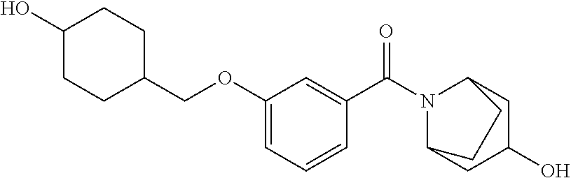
C1(O)CCC(COC2=CC=CC(C(N3C4CC(O)CC3CC4)=O)=C2)CC1
